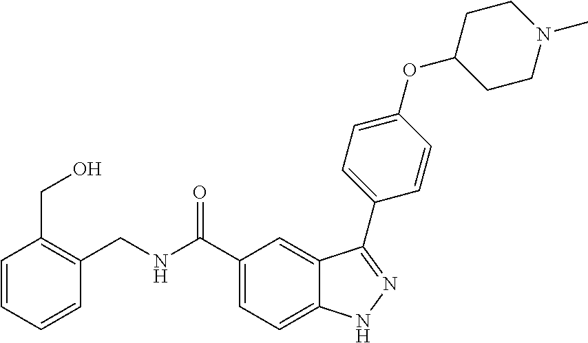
C1=CC=CC(CNC(C2=CC=C3C(=C2)C(C2=CC=C(OC4CCN(C)CC4)C=C2)=NN3)=O)=C1CO
